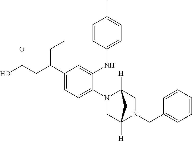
C1(N2CC3([H])N(CC4=CC=CC=C4)CC2([H])C3)=CC=C(C(CC(O)=O)CC)C=C1NC1=CC=C(C)C=C1
